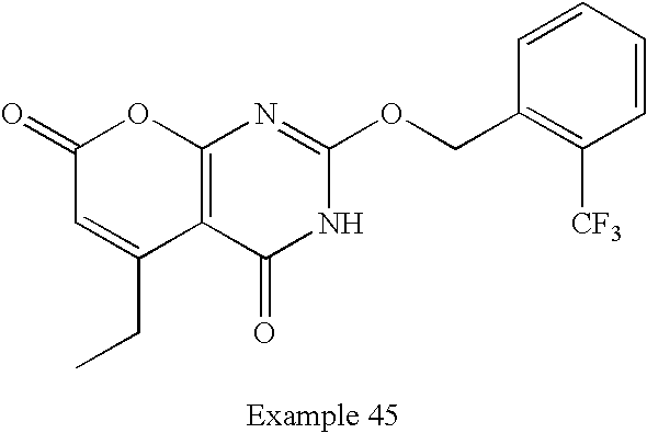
C12=C(C(=O)NC(OCC3=C([CF3])C=CC=C3)=N1)C(CC)=CC(=O)O2
